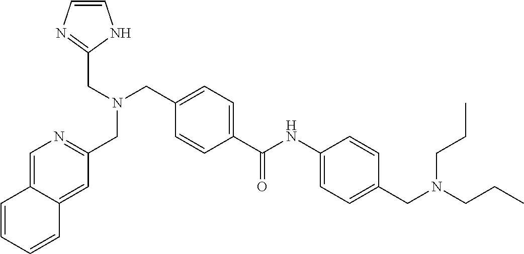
C1=C(C(NC2=CC=C(CN(CCC)CCC)C=C2)=O)C=CC(CN(CC2=NC=CN2)CC2=NC=C3C(=C2)C=CC=C3)=C1
